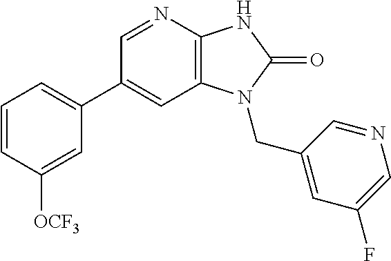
C1(C2=CC=CC([OCF3])=C2)=CC2=C(N=C1)NC(=O)N2CC1=CC(F)=CN=C1
